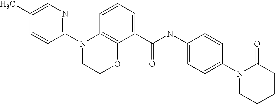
C1(N2CCOC3=C2C=CC=C3C(NC2=CC=C(N3CCCCC3=O)C=C2)=O)=NC=C(C)C=C1
